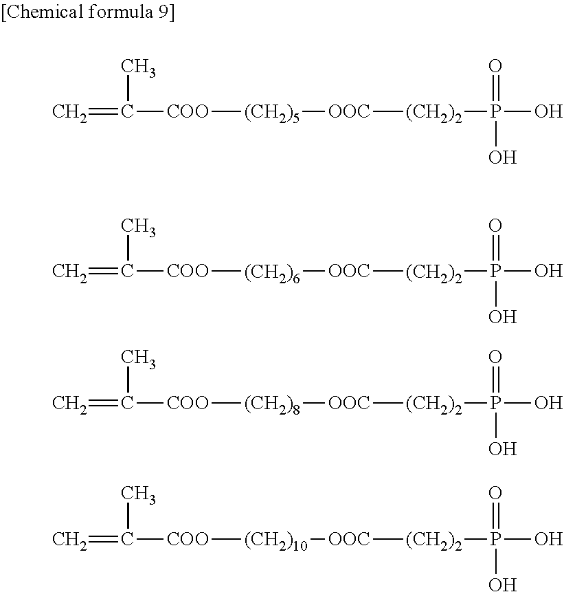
C=C([COO][(CH2)5][OOC][(CH2)2]P(O)(=O)O)C.C=C([COO][(CH2)6][OOC][(CH2)2]P(O)(=O)O)C.C=C([COO][(CH2)8][OOC][(CH2)2]P(O)(=O)O)C.C=C([COO][(CH2)10][OOC][(CH2)2]P(O)(=O)O)C
